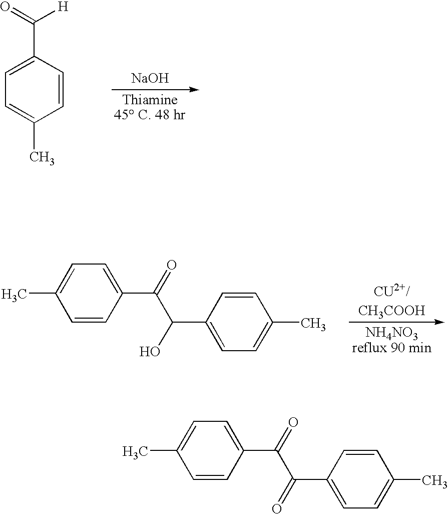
[NaOH].C1=CC(C(=O)[H])=CC=C1C.C1=CC(C(=O)C(O)C2=CC=C(C)C=C2)=CC=C1C.C1=CC(C(=O)C(=O)C2=CC=C(C)C=C2)=CC=C1C
